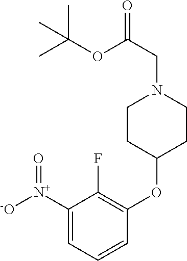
C1([N+]([-O])=O)=CC=CC(OC2CCN(CC(=O)OC(C)(C)C)CC2)=C1F
